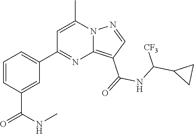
C12=C(C(=O)NC(C3CC3)[CF3])C=NN1C(C)=CC(C1=CC=CC(C(=O)NC)=C1)=N2
